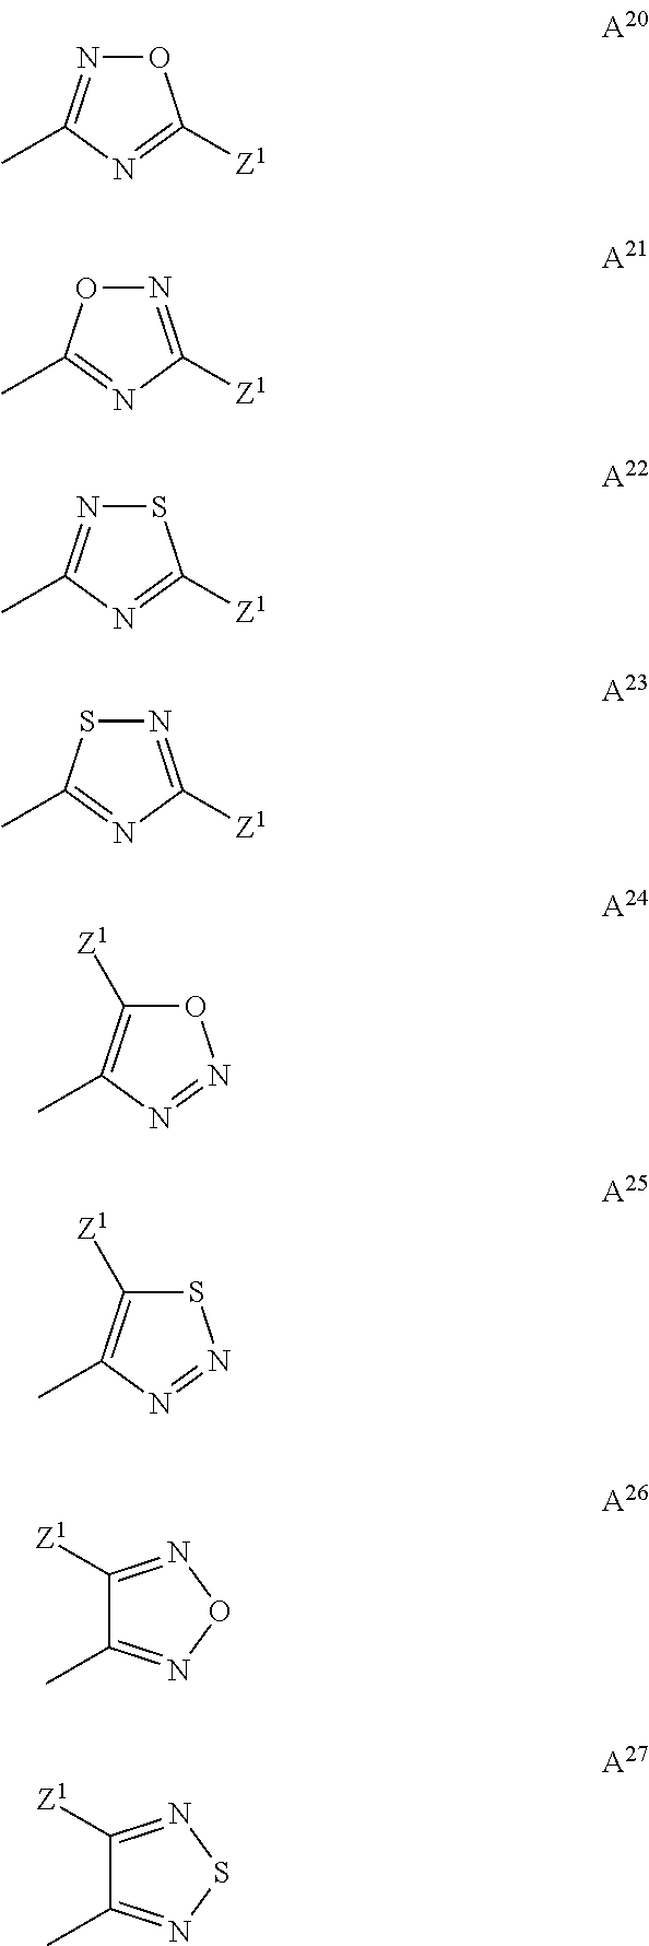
O1N=C(C)N=C1[Z1].N1=C([Z1])N=C(C)O1.S1N=C(C)N=C1[Z1].N1=C([Z1])N=C(C)S1.O1C([Z1])=C(C)N=N1.S1C([Z1])=C(C)N=N1.C1([Z1])=NON=C1C.C1([Z1])=NSN=C1C
